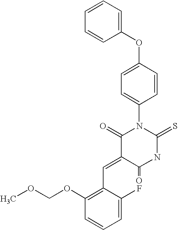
C1=CC=CC(OC2=CC=C(N3C(=O)C(=CC4=C(OCOC)C=CC=C4F)C(=O)NC3=S)C=C2)=C1
